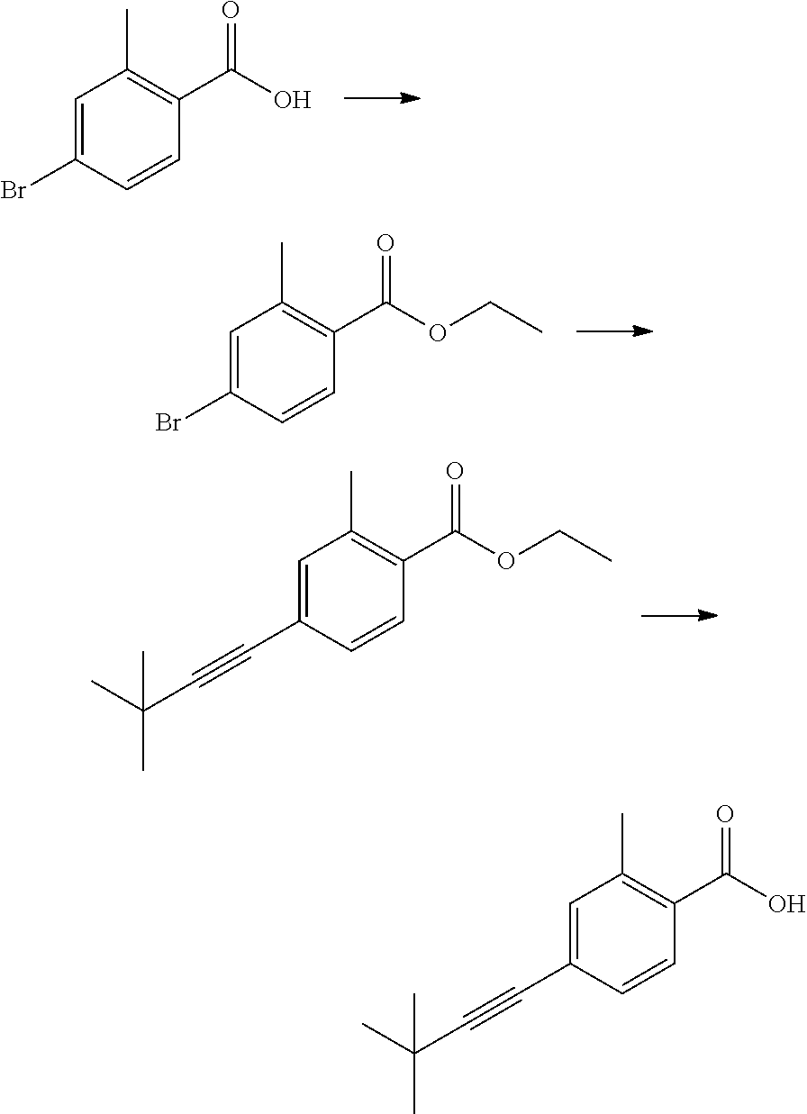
C1=C(Br)C=CC(C(O)=O)=C1C.C1=C(Br)C=CC(C(OCC)=O)=C1C.C1=C(C#CC(C)(C)C)C=CC(C(OCC)=O)=C1C.C1=C(C#CC(C)(C)C)C=CC(C(O)=O)=C1C
